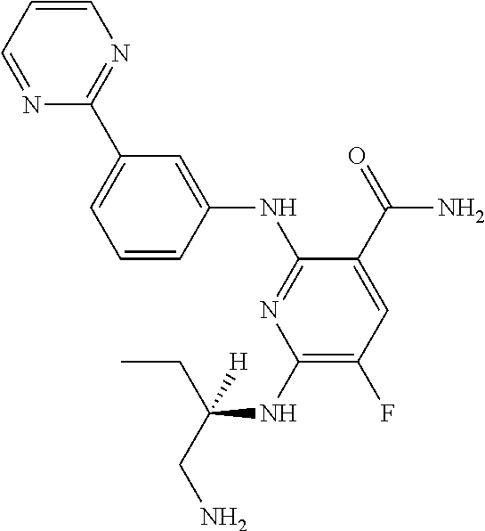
C1(NC(CC)(CN)[H])=C(F)C=C(C(=O)N)C(NC2=CC(C3=NC=CC=N3)=CC=C2)=N1
